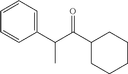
C1(C(C(C2CCCCC2)=O)C)=CC=CC=C1
